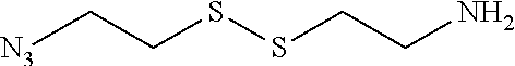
[N3]CCSSCCN
